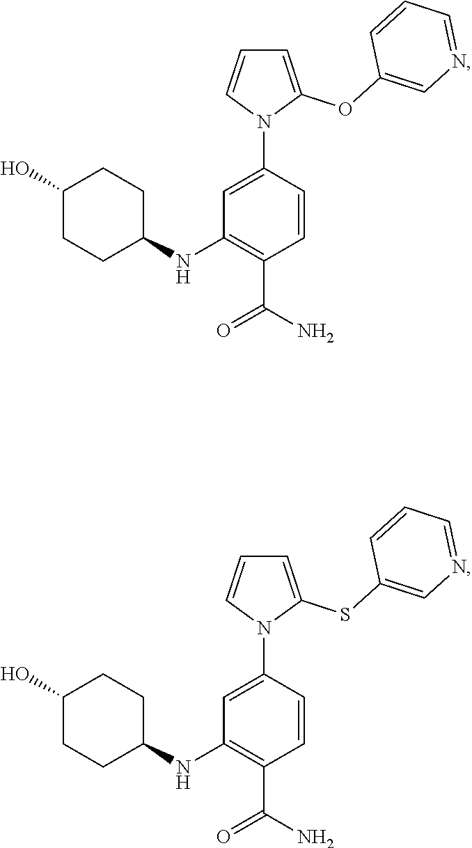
C1=C(N2C(SC3=CN=CC=C3)=CC=C2)C=CC(C(N)=O)=C1NC1CCC(O)CC1.C1=C(N2C(OC3=CN=CC=C3)=CC=C2)C=CC(C(N)=O)=C1NC1CCC(O)CC1
